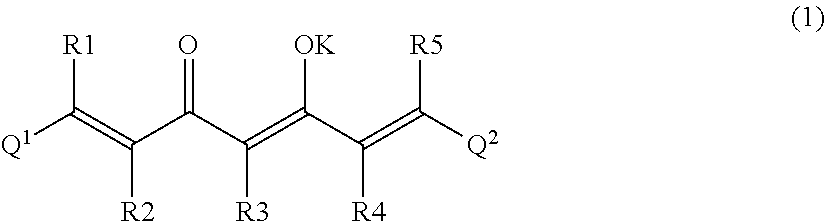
[Q1]C(=C(C(C(=C([OK])C(=C([Q2])[R5])[R4])[R3])=O)[R2])[R1]
